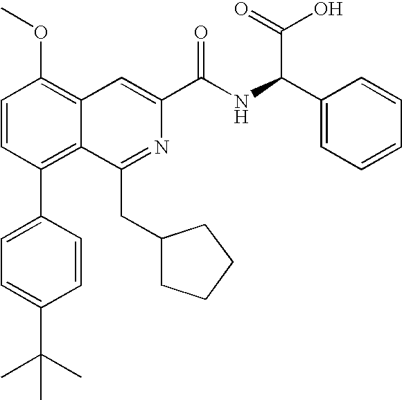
C1=CC(C2=CC=C(C(C)(C)C)C=C2)=C2C(=C1OC)C=C(C(NC(C1=CC=CC=C1)C(=O)O)=O)N=C2CC1CCCC1
